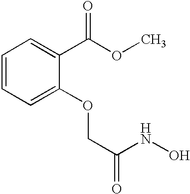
C1=CC=C(OCC(=O)NO)C(C(OC)=O)=C1
